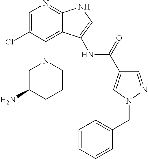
C1=C(Cl)C(N2CC(N)CCC2)=C2C(=N1)NC=C2NC(C1=CN(CC2=CC=CC=C2)N=C1)=O
